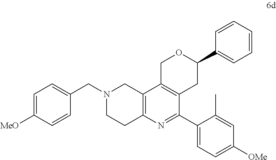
C1=C([MeO])C=CC(CN2CCC3=C(C2)C2=C(C(C4=CC=C([OMe])C=C4C)=N3)CC(C3=CC=CC=C3)OC2)=C1
